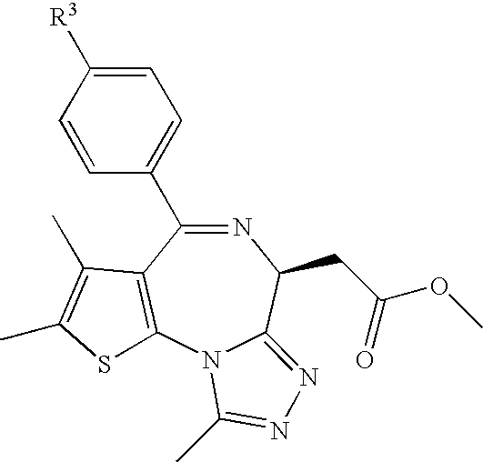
N1=C(C2=CC=C([R3])C=C2)C2=C(N3C(=NN=C3C)C1CC(OC)=O)SC(C)=C2C
